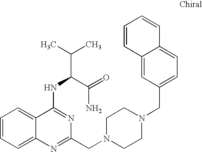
C1=CC=C2C(=C1)C(NC(C(C)C)C(=O)N)=NC(CN1CCN(CC3=CC=C4C(=C3)C=CC=C4)CC1)=N2
